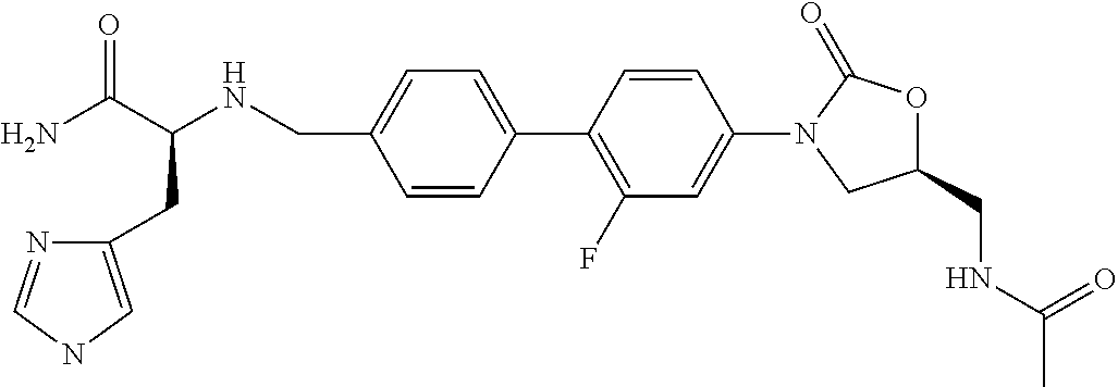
C(C1=CC=C(C2=C(F)C=C(N3CC(CNC(C)=O)OC3=O)C=C2)C=C1)NC(C(N)=O)CC1=CNC=N1
